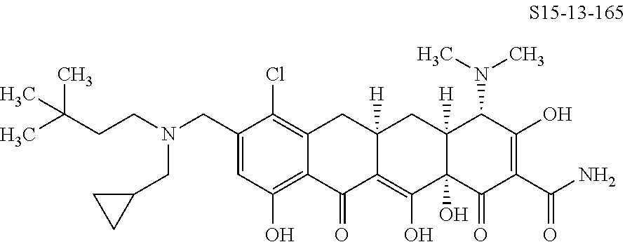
C12=C(Cl)C(CN(CCC(C)(C)C)CC3CC3)=CC(O)=C1C(=O)C1=C(O)C3(O)C([H])(CC1([H])C2)C(N(C)C)C(O)=C(C(N)=O)C3=O
